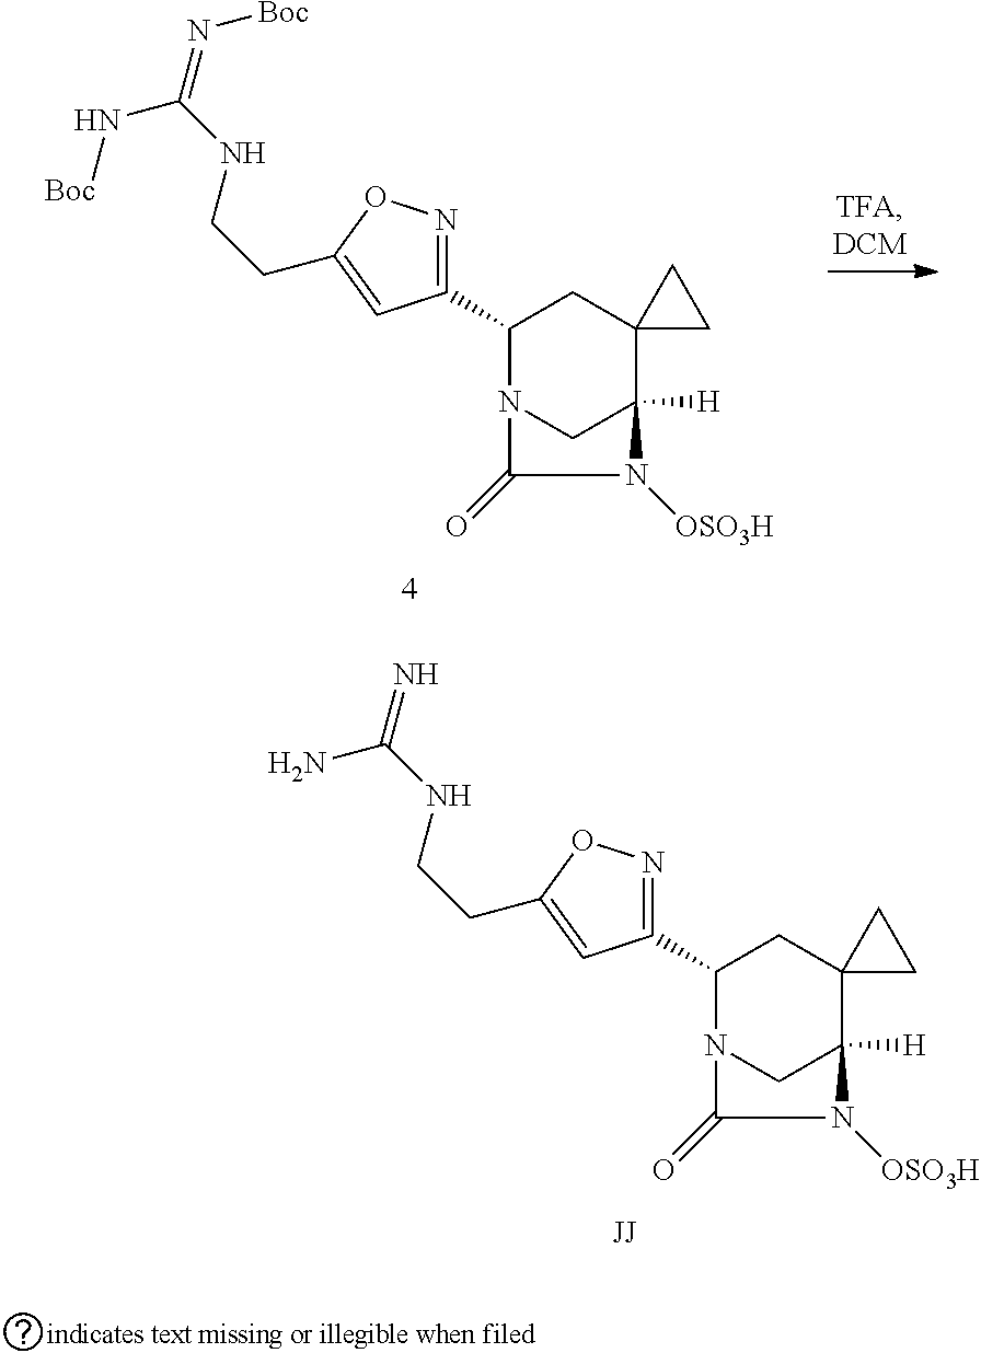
C1(C2N3CC([H])(C4(C2)CC4)N([OSO3H])C3=O)=NOC(CCNC(N[Boc])=N[Boc])=C1.C1(C2N3CC([H])(C4(C2)CC4)N([OSO3H])C3=O)=NOC(CCNC(N)=N)=C1
